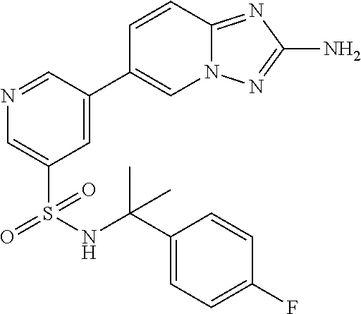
N1=CC(C2=CN3C(=NC(N)=N3)C=C2)=CC(S(=O)(=O)NC(C2=CC=C(F)C=C2)(C)C)=C1
